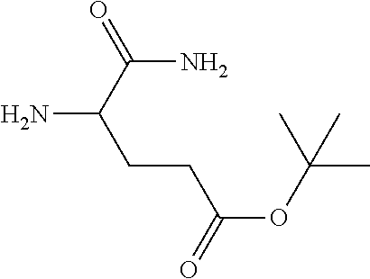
C(CC(OC(C)(C)C)=O)C(C(N)=O)N
